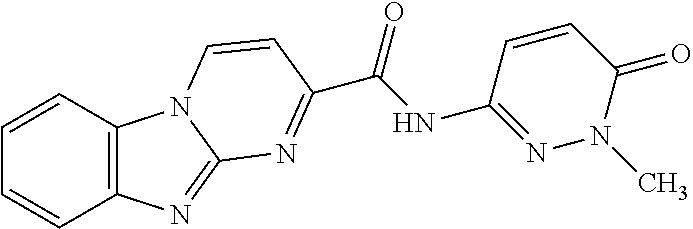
C12=C(C=CC=C1)N1C(=N2)N=C(C(NC2=NN(C)C(=O)C=C2)=O)C=C1
